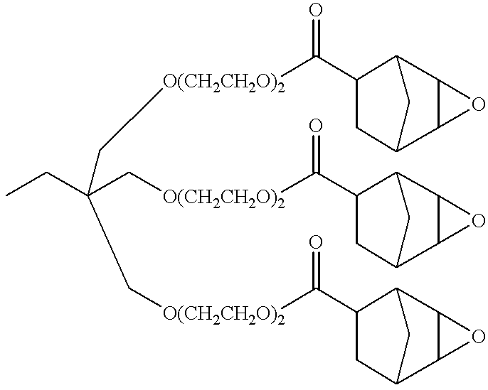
CCC(C[O(CH2CH2O)2]C(C1CC2C3C(C1C2)O3)=O)(C[O(CH2CH2O)2]C(C1CC2C3C(C1C2)O3)=O)C[O(CH2CH2O)2]C(C1CC2C3C(C1C2)O3)=O
